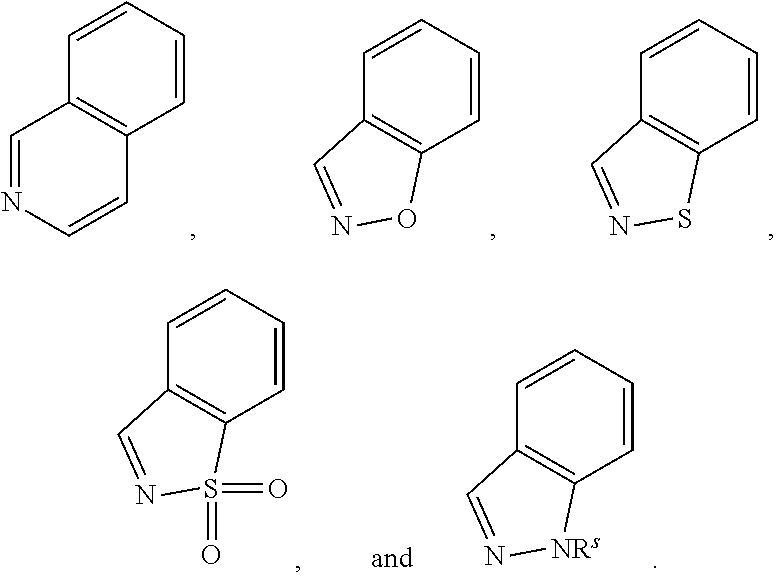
C1=CC=CC2=C1C=CN=C2.C1=CC=CC2=C1ON=C2.C1=CC=CC2=C1SN=C2.C1=CC=CC2=C1S(=O)(=O)N=C2.C1=CC=CC2=C1[NRs]N=C2
